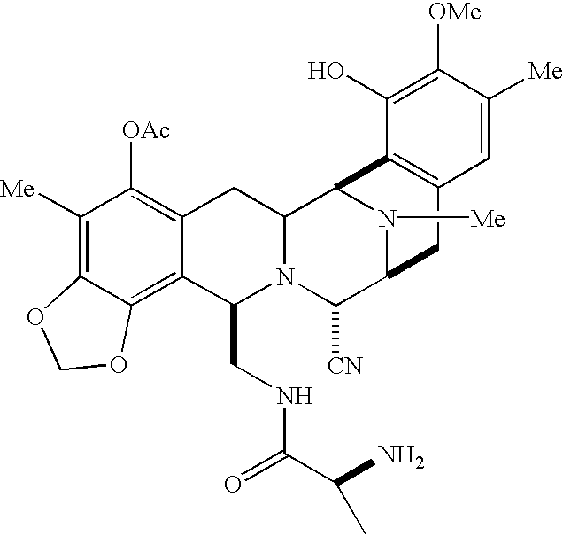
C1([Me])=C2C(=C3C(=C1[OAc])CC1N(C3CNC(C(N)C)=O)C([CN])C3N([Me])C1C1=C(C3)C=C([Me])C([OMe])=C1O)OCO2
